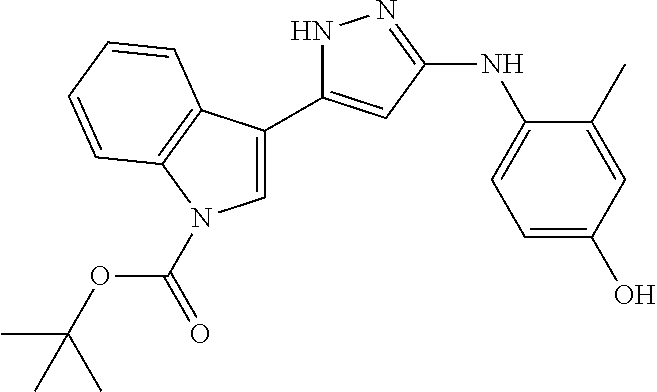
N1C(C2=CN(C(=O)OC(C)(C)C)C3=C2C=CC=C3)=CC(NC2=CC=C(O)C=C2C)=N1
